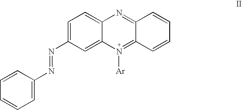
C1=C(N=NC2=CC=CC=C2)C=C2C(=C1)N=C1C(=N2[Ar])C=CC=C1
